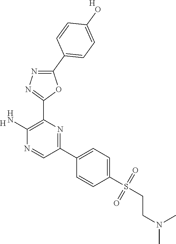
[H].C1(N)=C(C2=NN=C(C3=CC=C(O)C=C3)O2)N=C(C2=CC=C(S(=O)(CCN(C)C)=O)C=C2)C=N1.[H]
